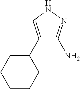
C1(C2CCCCC2)=CNN=C1N
